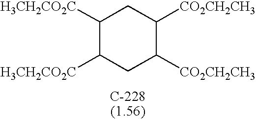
C1([H3CH2CO2C])C([H3CH2CO2C])CC([CO2CH2CH3])C([CO2CH2CH3])C1
